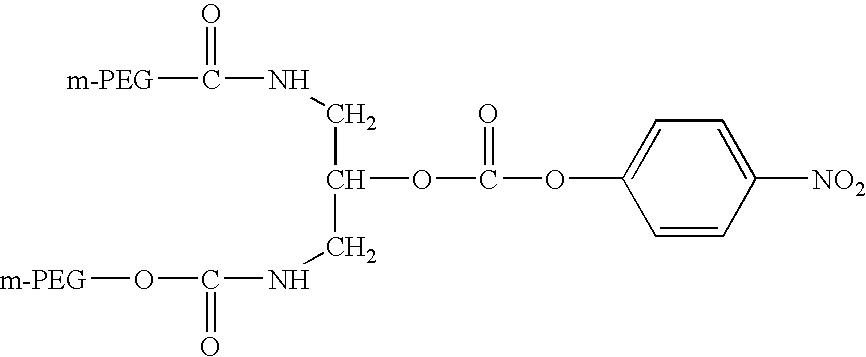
[m-PEG]C(NCC(OC(OC1=CC=C([NO2])C=C1)=O)CNC(O[m-PEG])=O)=O
